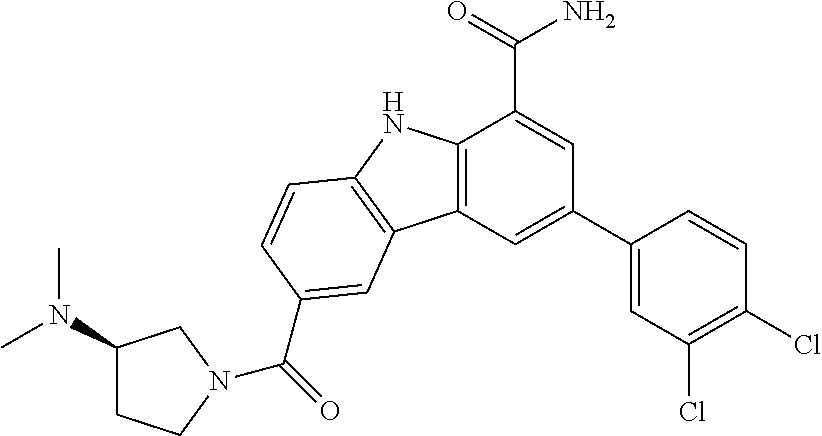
C12=C(C=C(C3=CC(Cl)=C(Cl)C=C3)C=C1C(=O)N)C1=C(N2)C=CC(C(=O)N2CCC(N(C)C)C2)=C1
